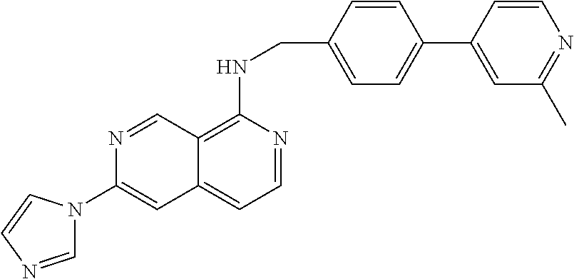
C1=NC=CN1C1=CC2=CC=NC(NCC3=CC=C(C4=CC(C)=NC=C4)C=C3)=C2C=N1
